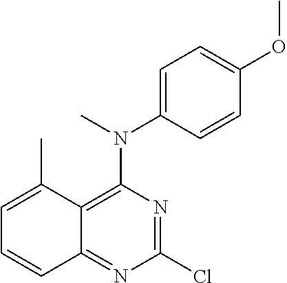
C1(Cl)=NC(N(C2=CC=C(OC)C=C2)C)=C2C(=N1)C=CC=C2C
